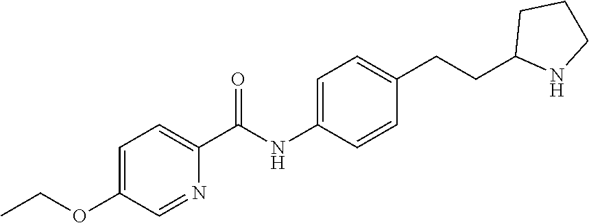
C1(C(NC2=CC=C(CCC3NCCC3)C=C2)=O)=CC=C(OCC)C=N1
